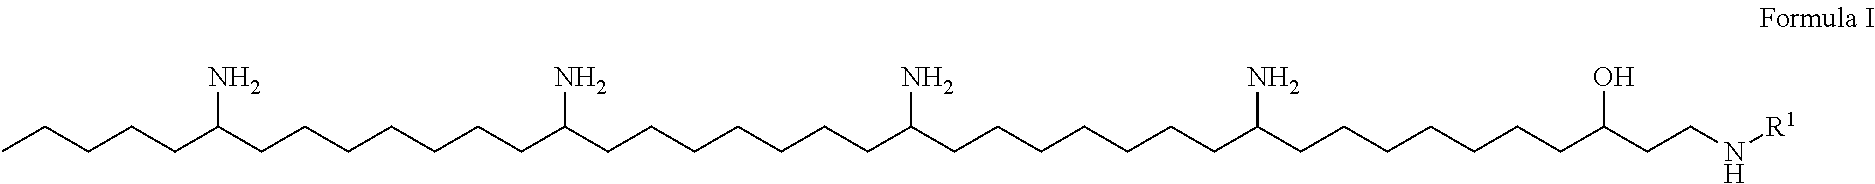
CCCCCC(CCCCCCCC(CCCCCCCC(CCCCCCCC(CCCCCCCC(CCN[R1])O)N)N)N)N
